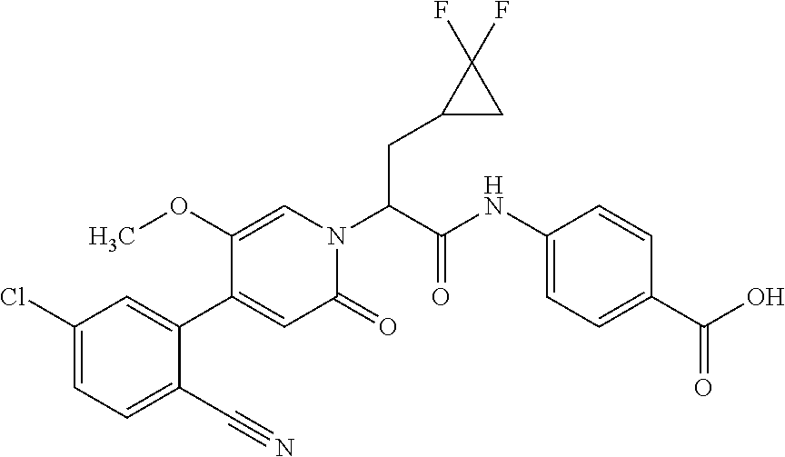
C1(C#N)=CC=C(Cl)C=C1C1=CC(=O)N(C(C(NC2=CC=C(C(O)=O)C=C2)=O)CC2CC2(F)F)C=C1OC
